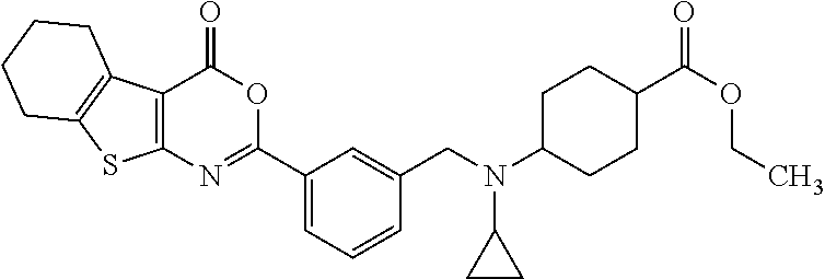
C1(C2=NC3=C(C(=O)O2)C2=C(S3)CCCC2)=CC=CC(CN(C2CC2)C2CCC(C(OCC)=O)CC2)=C1
